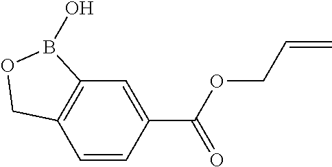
C12=C(C=CC(C(OCC=C)=O)=C1)COB2O
